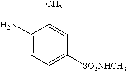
NC1=CC=C([SO2NHCH3])C=C1C
